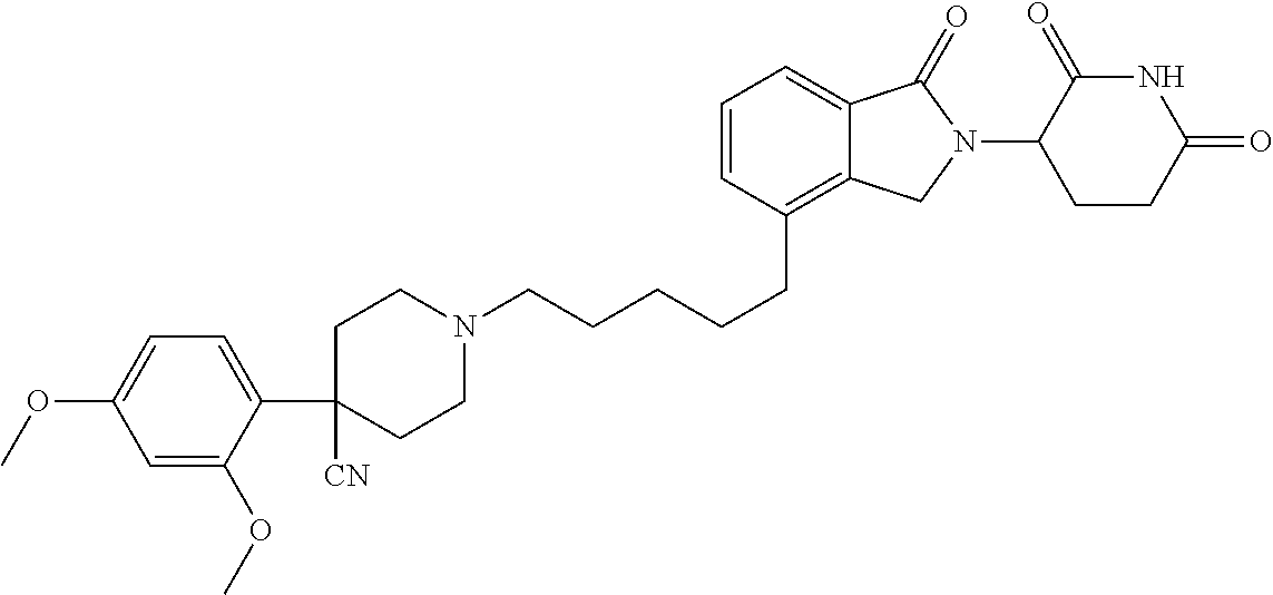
C1N(CCCCCC2=C3C(=CC=C2)C(=O)N(C2C(=O)NC(=O)CC2)C3)CCC(C2=CC=C(OC)C=C2OC)([CN])C1
